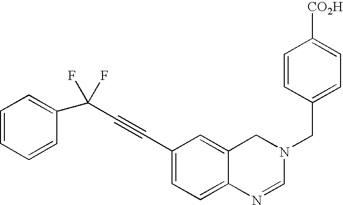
C1=CC=CC(C(C#CC2=CC=C3C(=C2)CN(CC2=CC=C([CO2H])C=C2)C=N3)(F)F)=C1
